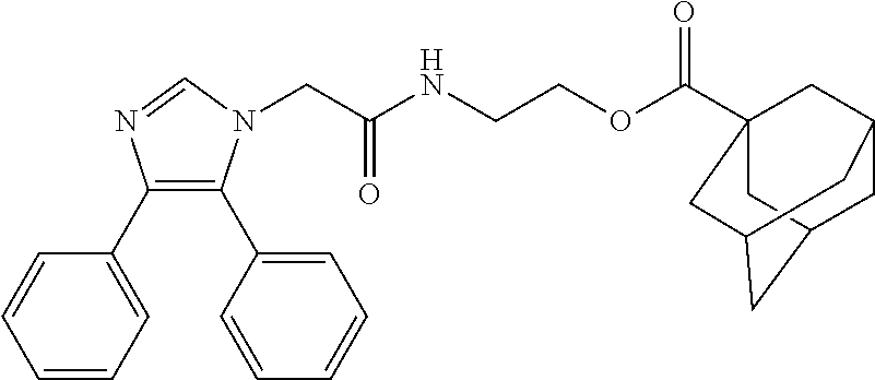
C1=CC=C(C2=C(C3=CC=CC=C3)N(CC(NCCOC(C34CC5CC(CC(C3)C5)C4)=O)=O)C=N2)C=C1
